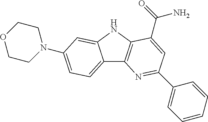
C12=CC=C(N3CCOCC3)C=C1NC1=C2N=C(C2=CC=CC=C2)C=C1C(=O)N
